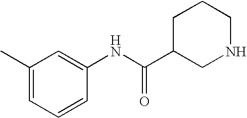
C1=CC(NC(C2CNCCC2)=O)=CC(C)=C1
